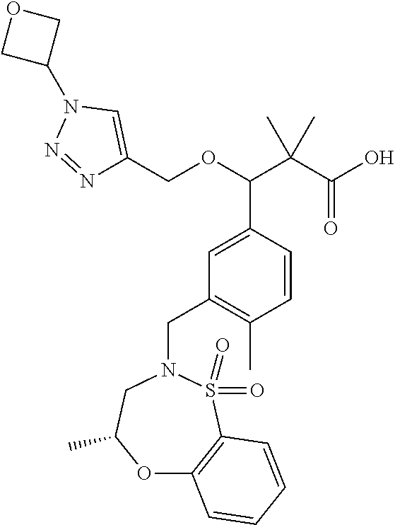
N1=NN(C2COC2)C=C1COC(C(C(=O)O)(C)C)C1=CC(CN2CC(C)OC3=C(S2(=O)=O)C=CC=C3)=C(C)C=C1
